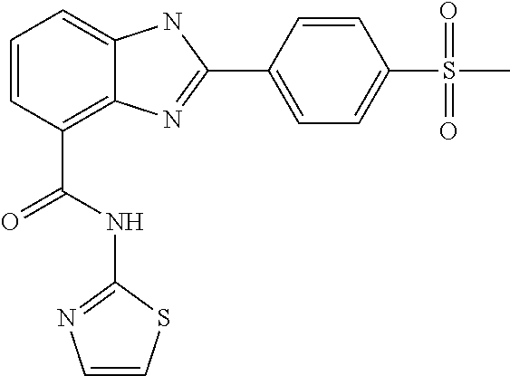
C1=CC(C(NC2=NC=CS2)=O)=C2C(=C1)NC(C1=CC=C(S(=O)(=O)C)C=C1)=N2
